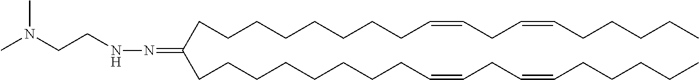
C(CCCCCCCCC=CCC=CCCCCC)(CCCCCCCCC=CCC=CCCCCC)=NNCCN(C)C
